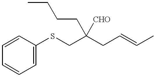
C1=CC=C(SCC(CC=CC)([CHO])CCCC)C=C1
